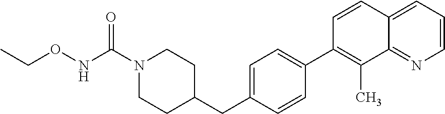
C1=CN=C2C(=C1)C=CC(C1=CC=C(CC3CCN(C(NOCC)=O)CC3)C=C1)=C2C
